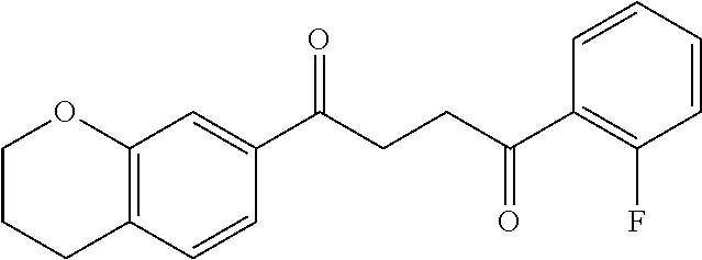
C12=C(C=CC(C(CCC(C3=C(F)C=CC=C3)=O)=O)=C1)CCCO2
